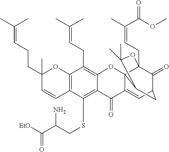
C12=C(C(SCC(C([EtO])=O)N)=C3C(=C1CC=C(C)C)OC14C(=CC5C(=O)C1(CC=C(C(=O)OC)C)OC(C)(C)C4C5)C3=O)C=CC(CCC=C(C)C)(C)O2
